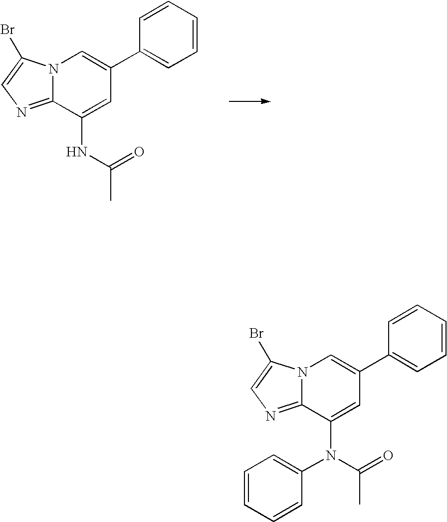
N12C(=NC=C1Br)C(N(C(C)=O)C1=CC=CC=C1)=CC(C1=CC=CC=C1)=C2.N12C(=NC=C1Br)C(NC(=O)C)=CC(C1=CC=CC=C1)=C2
